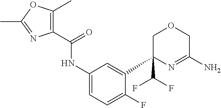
C1(C2(C(F)F)COCC(N)=N2)=CC(NC(C2=C(C)OC(C)=N2)=O)=CC=C1F
